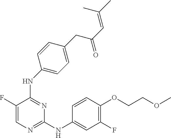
C1=C(F)C(NC2=CC=C(CC(C=C(C)C)=O)C=C2)=NC(NC2=CC(F)=C(OCCOC)C=C2)=N1
